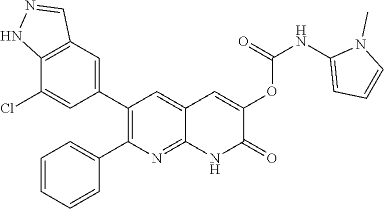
C12=C(C=C(C3=C(C4=CC=CC=C4)N=C4C(=C3)C=C(OC(NC3=CC=CN3C)=O)C(=O)N4)C=C1Cl)C=NN2
